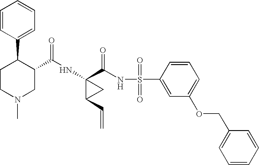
N(C1(C(NS(C2=CC(OCC3=CC=CC=C3)=CC=C2)(=O)=O)=O)C(C=C)C1)C(=O)C1C(C2=CC=CC=C2)CCN(C)C1
